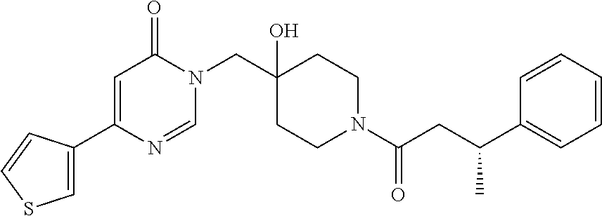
C1=C(C2=CC(=O)N(CC3(O)CCN(C(=O)CC(C4=CC=CC=C4)C)CC3)C=N2)C=CS1
